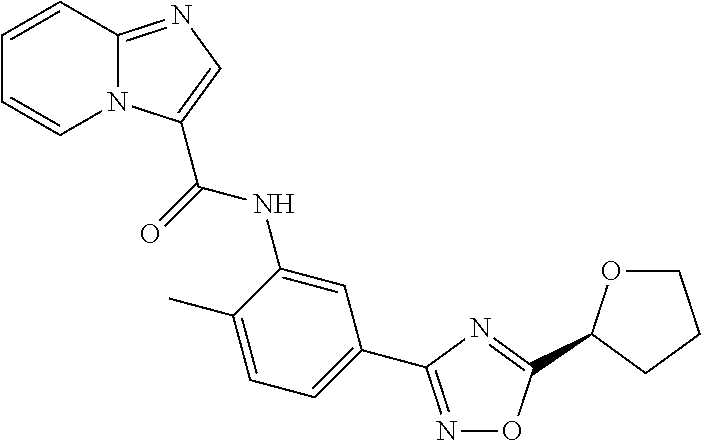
C1=CC2=NC=C(C(=O)NC3=CC(C4=NOC(C5OCCC5)=N4)=CC=C3C)N2C=C1
